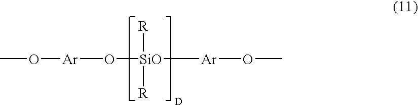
[SiO](O[Ar]OC)([R])([R])[Ar]OC
